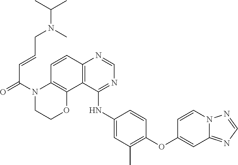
C1=NN2C(=N1)C=C(OC1=C(C)C=C(NC3=NC=NC4=C3C3=C(N(C(C=CCN(C(C)C)C)=O)CCO3)C=C4)C=C1)C=C2
